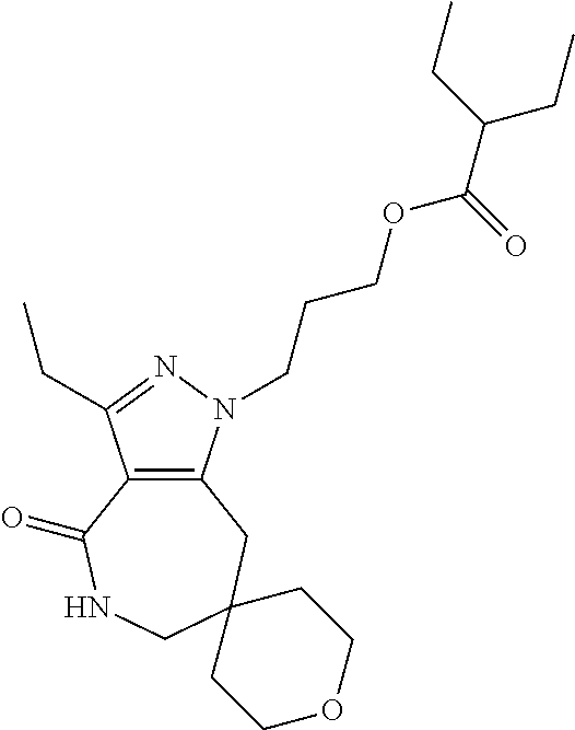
C12=C(N(CCCOC(C(CC)CC)=O)N=C1CC)CC1(CNC2=O)CCOCC1
